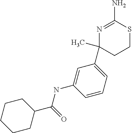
N1=C(N)SCCC1(C)C1=CC=CC(NC(C2CCCCC2)=O)=C1
